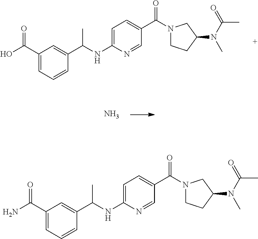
C1=C(NC(C2=CC(C(O)=O)=CC=C2)C)N=CC(C(=O)N2CCC(N(C(=O)C)C)C2)=C1.N.C1=C(NC(C2=CC(C(N)=O)=CC=C2)C)N=CC(C(=O)N2CCC(N(C(=O)C)C)C2)=C1
